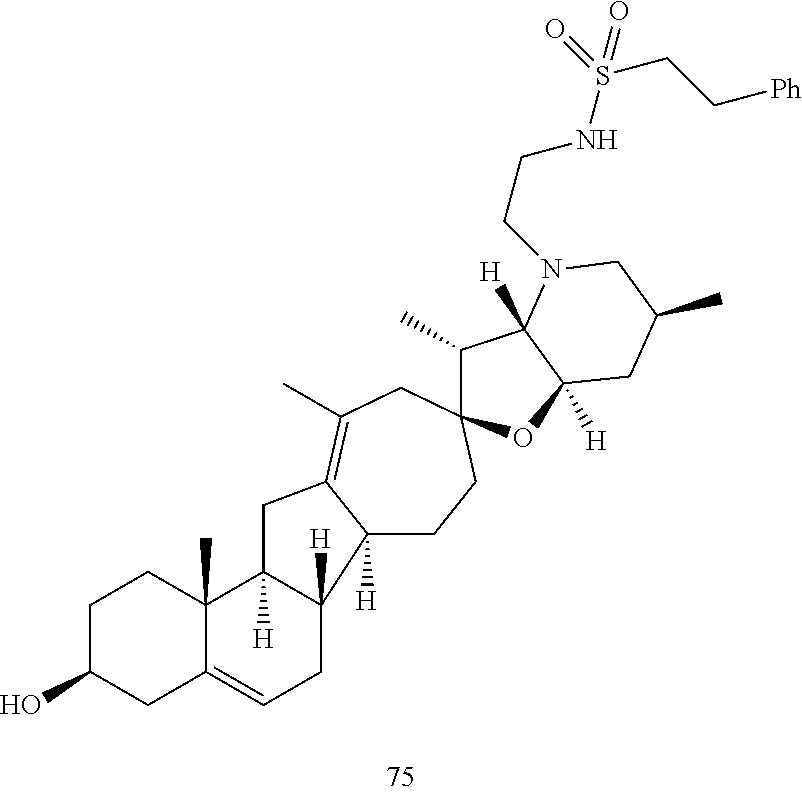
C1C(O)CC2=CCC3([H])C4([H])CCC5(CC(C)=C4CC3([H])C2(C)C1)C(C)C1([H])C([H])(O5)CC(C)CN1CCNS(CC[Ph])(=O)=O
